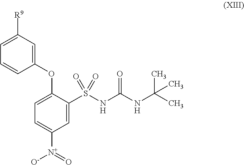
[R9]C1=CC=CC(OC2=CC=C([N+](=O)[O-])C=C2S(NC(NC(C)(C)C)=O)(=O)=O)=C1
